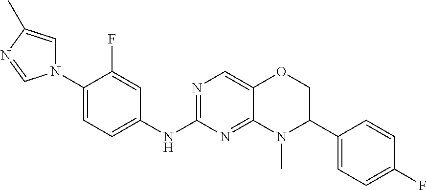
N1(C2=CC=C(NC3=NC=C4C(=N3)N(C)C(C3=CC=C(F)C=C3)CO4)C=C2F)C=C(C)N=C1
